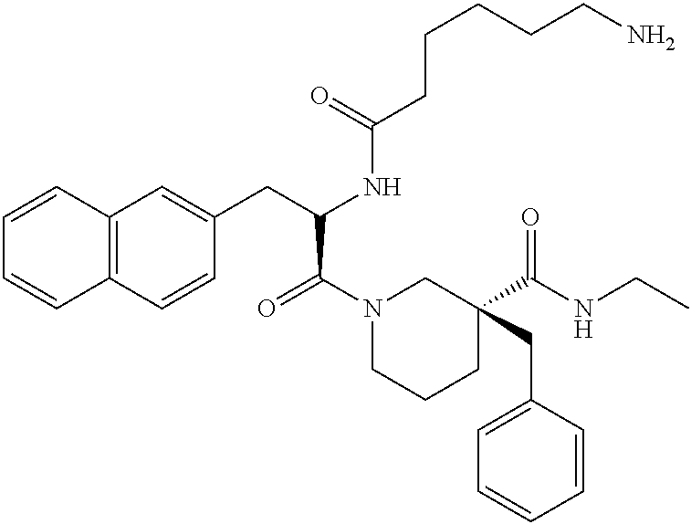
C12=C(C=CC(CC(NC(CCCCCN)=O)C(=O)N3CCCC(C(NCC)=O)(CC4=CC=CC=C4)C3)=C1)C=CC=C2
